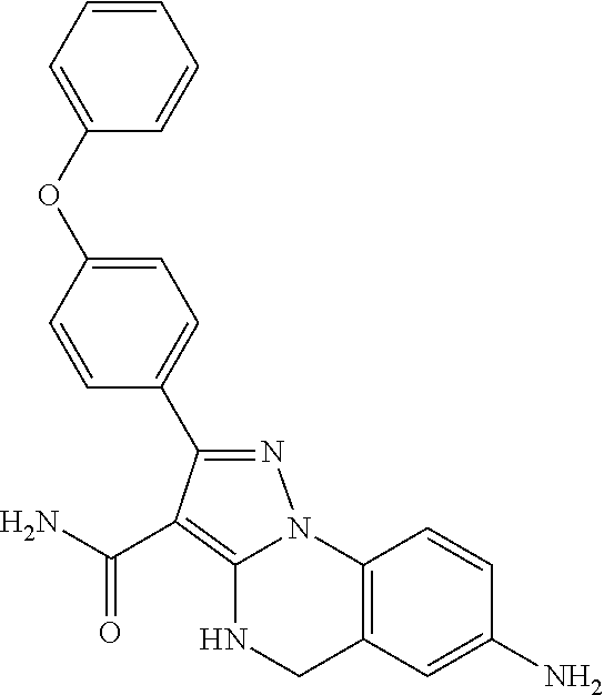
C1=C(OC2=CC=CC=C2)C=CC(C2=NN3C(=C2C(=O)N)NCC2=C3C=CC(N)=C2)=C1
